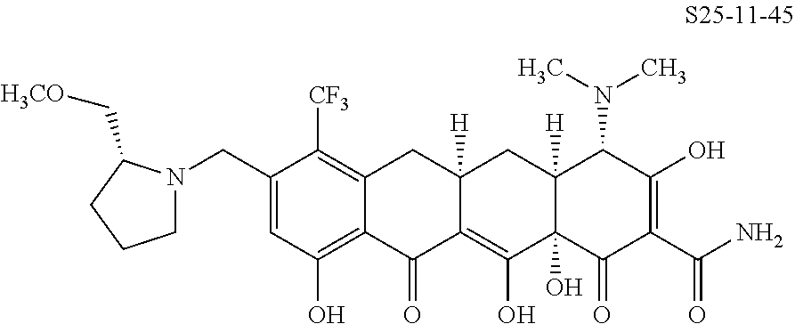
C1=C(CN2CCCC2C[H3CO])C([CF3])=C2C(=C1O)C(=O)C1=C(O)C3(O)C([H])(CC1([H])C2)C(N(C)C)C(O)=C(C(N)=O)C3=O
